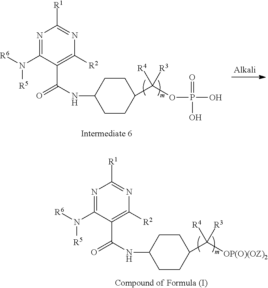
N1=C(N([R6])[R5])C(C(=O)NC2CCC(C([OP(O)(OZ)2])([R4])[R3])CC2)=C([R2])N=C1[R1].N1=C(N([R6])[R5])C(C(=O)NC2CCC(C(OP(O)(=O)O)([R4])[R3])CC2)=C([R2])N=C1[R1]
